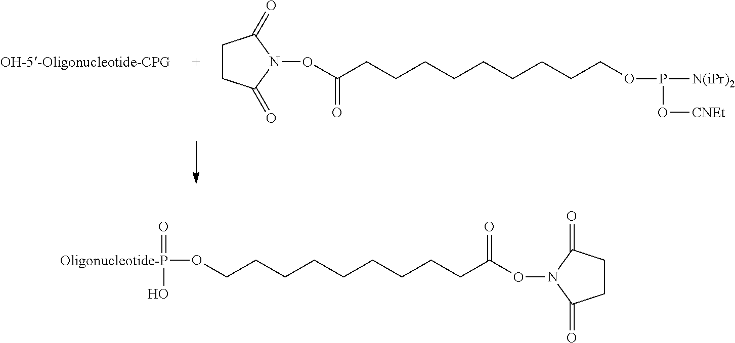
C1CC(=O)N(OC(CCCCCCCCCOP(O[CNEt])[N(iPr)2])=O)C1=O.C1CC(=O)N(OC(CCCCCCCCCO[Oligonucleotide-P](=O)O)=O)C1=O
